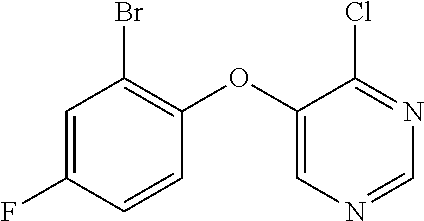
C1=CC(OC2=CN=CN=C2Cl)=C(Br)C=C1F
